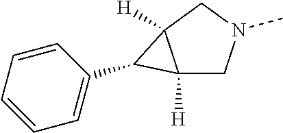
C12([H])CN(C)CC1([H])C2C1=CC=CC=C1
